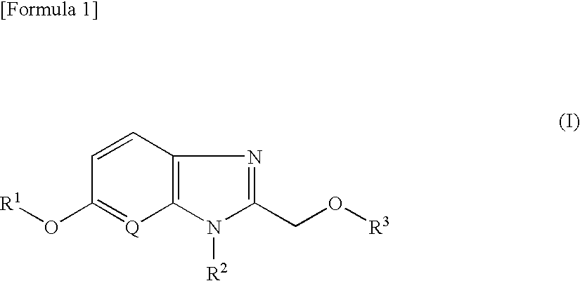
C1=CC2=C([Q]=C1O[R1])N([R2])C(CO[R3])=N2
